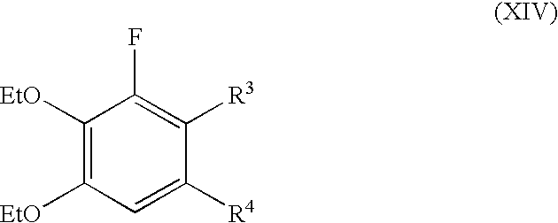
C1([EtO])=C([EtO])C=C([R4])C([R3])=C1F
